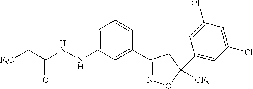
C1=C(NNC(C[F3C])=O)C=C(C2=NOC([CF3])(C3=CC(Cl)=CC(Cl)=C3)C2)C=C1
